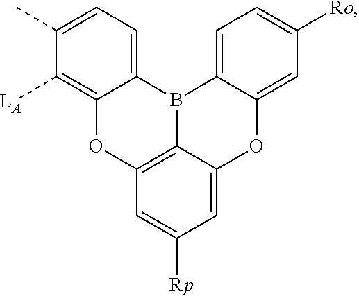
C1=C2C(=CC=C1[Ro])B1C3=C(C=C([Rp])C=C3O2)OC2=C([LA])C(C)=CC=C12
